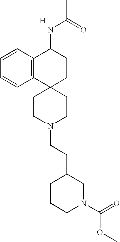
C12=C(C=CC=C1)C(NC(C)=O)CCC21CCN(CCC2CCCN(C(=O)OC)C2)CC1.[H]
